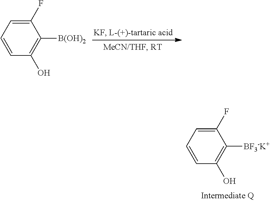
C1(F)=CC=CC(O)=C1[B(OH)2].C1(F)=CC=CC(O)=C1[BF3-K+]
